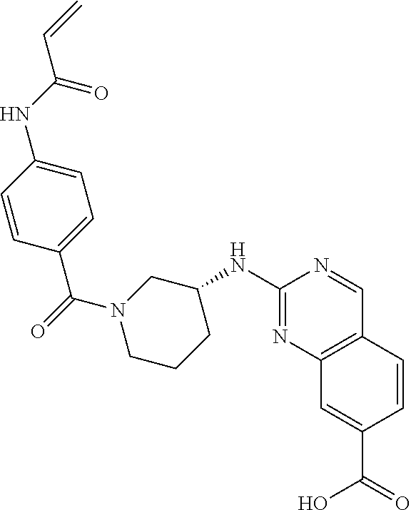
C1=CC(C(=O)N2CCCC(NC3=NC4=C(C=N3)C=CC(C(=O)O)=C4)C2)=CC=C1NC(C=C)=O
